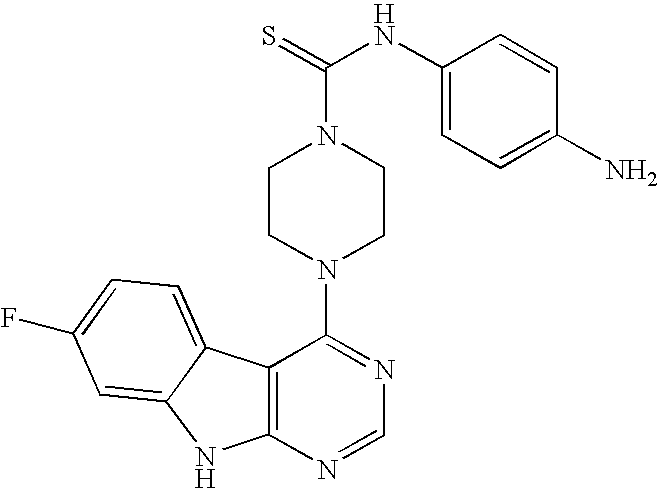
C12=C(N=CN=C1N1CCN(C(=S)NC3=CC=C(N)C=C3)CC1)NC1=CC(F)=CC=C21
